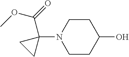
C1CC(O)CCN1C1(C(OC)=O)CC1
